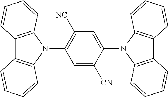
C12=C(N(C3=C([NC])C=C(N4C5=C(C6=C4C=CC=C6)C=CC=C5)C([CN])=C3)C3=C1C=CC=C3)C=CC=C2
